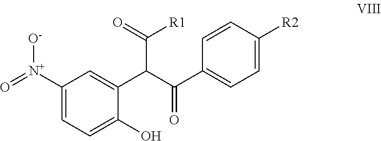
C1([N+](=O)[O-])=CC=C(O)C(C(C(C2=CC=C([R2])C=C2)=O)C([R1])=O)=C1
